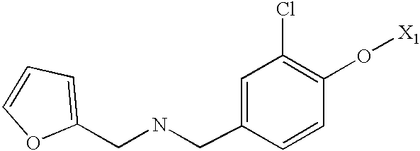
C(NCC1=CC(Cl)=C(O[X1])C=C1)C1=CC=CO1
